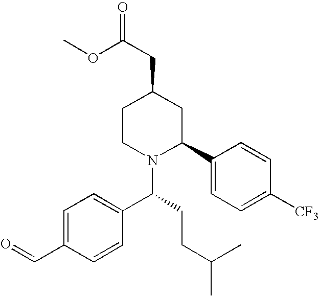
C1CN(C(CCC(C)C)C2=CC=C(C=O)C=C2)C(C2=CC=C([CF3])C=C2)CC1CC(OC)=O
